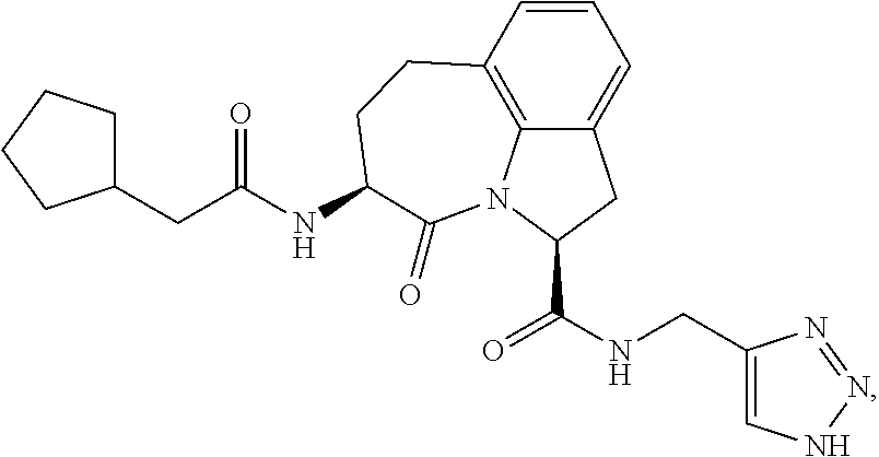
N(C1CCC2=C3C(=CC=C2)CC(C(=O)NCC2=CNN=N2)N3C1=O)C(CC1CCCC1)=O
